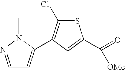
C1=NN(C)C(C2=C(Cl)SC(C(=O)[OMe])=C2)=C1
